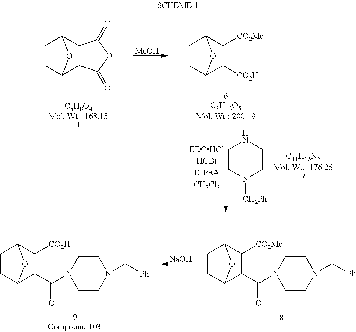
[C11H16N2].C1CN([CH2Ph])CCN1.[C8H8O4].C1CC2C3C(C1O2)C(=O)OC3=O.[MeOH].[C9H12O5].C1CC2C([CO2H])C([CO2Me])C1O2.C1CC2C(C(=O)N3CCN(C[Ph])CC3)C([CO2Me])C1O2.[NaOH].C1CC2C(C(=O)N3CCN(C[Ph])CC3)C([CO2H])C1O2
